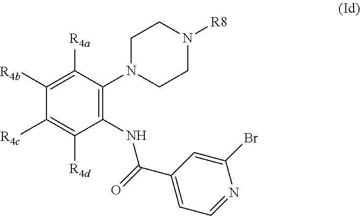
C1(NC(C2=CC=NC(Br)=C2)=O)=C(N2CCN([R8])CC2)C([R4a])=C([R4b])C([R4c])=C1[R4d]
